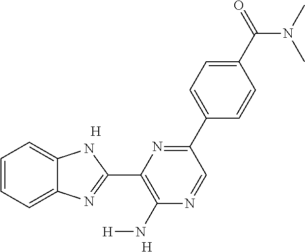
C1=CC=C2C(=C1)NC(C1=C(N[H])N=CC(C3=CC=C(C(=O)N(C)C)C=C3)=N1)=N2.[H].[H]
